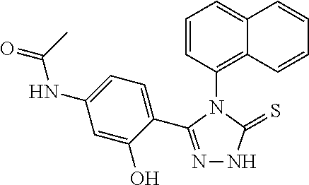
N1=C(C2=CC=C(NC(C)=O)C=C2O)N(C2=C3C(=CC=C2)C=CC=C3)C(=S)N1
